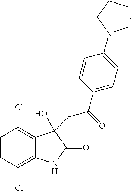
C(C(C1=CC=C(N2CCCC2)C=C1)=O)C1(O)C2=C(Cl)C=CC(Cl)=C2NC1=O
